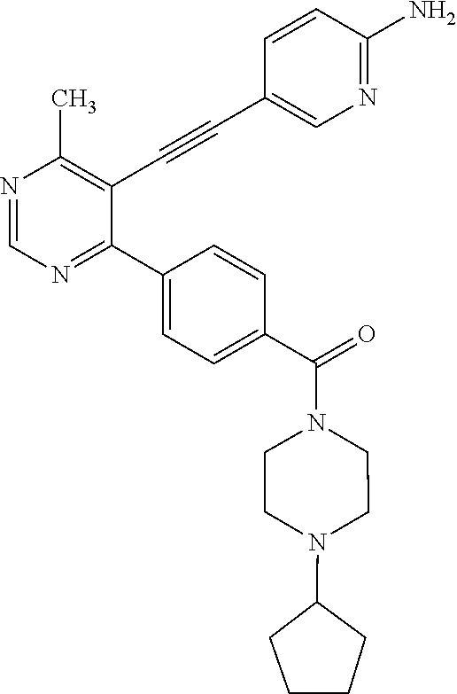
N1=CN=C(C2=CC=C(C(N3CCN(C4CCCC4)CC3)=O)C=C2)C(C#CC2=CN=C(N)C=C2)=C1C
